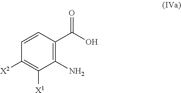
[X2]C1=C([X1])C(N)=C(C(O)=O)C=C1
